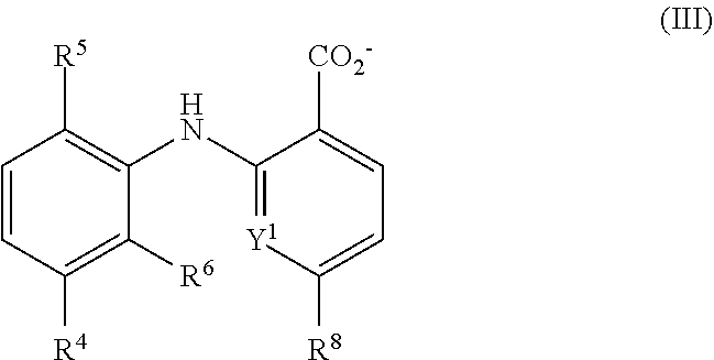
C1=CC([R4])=C([R6])C(NC2=[Y1]C([R8])=CC=C2[CO2-])=C1[R5]
